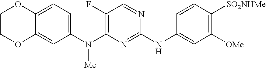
C12=CC=C(N(C3=C(F)C=NC(NC4=CC([OMe])=C([SO2NHMe])C=C4)=N3)[Me])C=C1OCCO2
